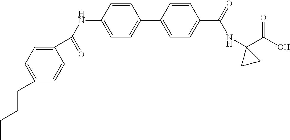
N(C1=CC=C(C2=CC=C(C(=O)NC3(C(O)=O)CC3)C=C2)C=C1)C(=O)C1=CC=C(CCCC)C=C1
